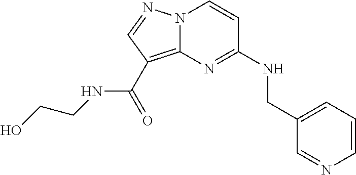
C1=CN=CC(CNC2=NC3=C(C(NCCO)=O)C=NN3C=C2)=C1
